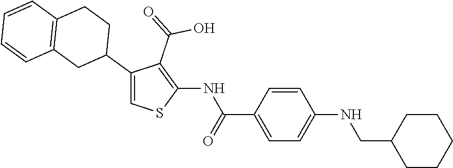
C1=CC(C(=O)NC2=C(C(=O)O)C(C3CCC4=C(C3)C=CC=C4)=CS2)=CC=C1NCC1CCCCC1
